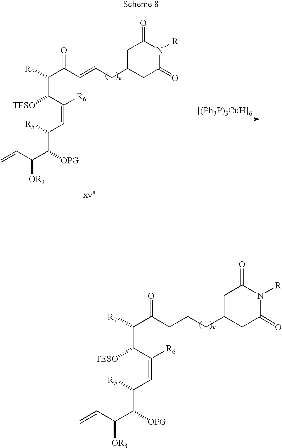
[R7]C(C(C(=CC(C(C(C=C)[OR3])[OPG])[R5])[R6])[TESO])C(=O)C=CCC1CC(=O)N([R])C(=O)C1.[R7]C(C(C(=CC(C(C(C=C)[OR3])[OPG])[R5])[R6])[TESO])C(=O)CCCC1CC(=O)N([R])C(=O)C1
